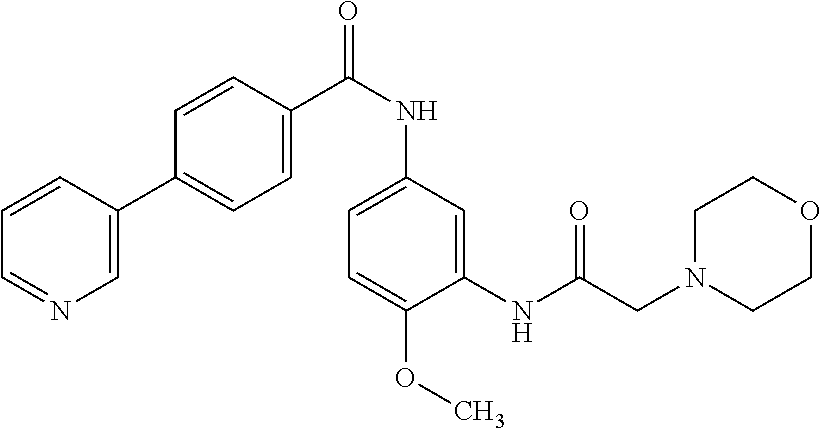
C1=C(OC)C(NC(CN2CCOCC2)=O)=CC(NC(=O)C2=CC=C(C3=CN=CC=C3)C=C2)=C1
